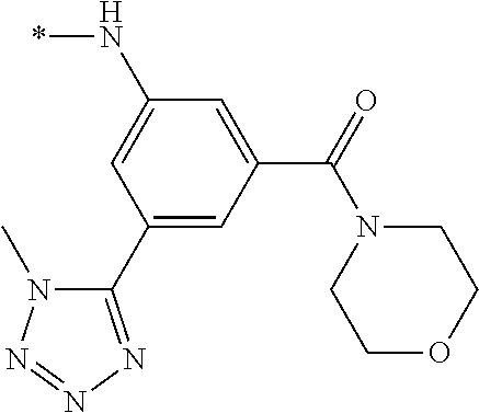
C1(C2=NN=NN2C)=CC(C(=O)N2CCOCC2)=CC(N*)=C1
